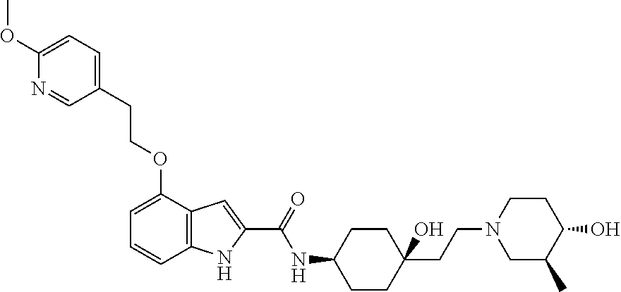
C12=C(C(OCCC3=CC=C(OC)N=C3)=CC=C1)C=C(C(=O)NC1CCC(CCN3CC(C)C(O)CC3)(O)CC1)N2
